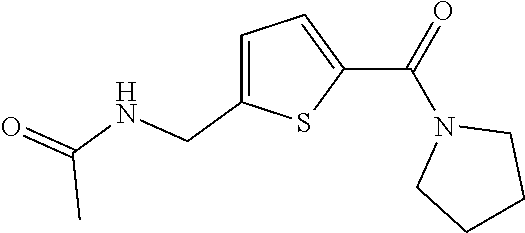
C1=C(CNC(=O)C)SC(C(N2CCCC2)=O)=C1
